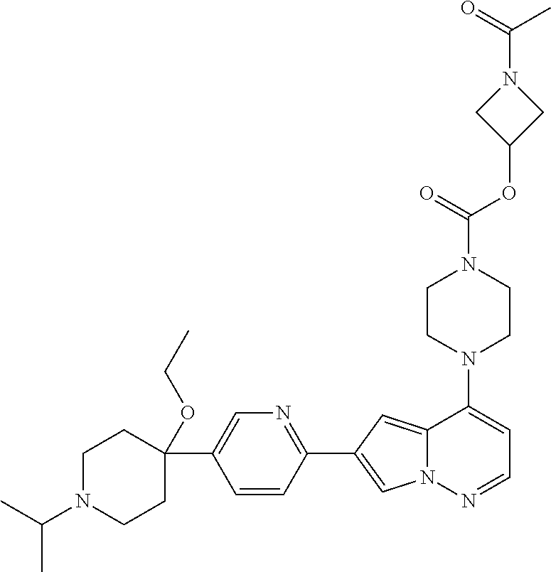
N1(C2=CC=NN3C2=CC(C2=NC=C(C4(OCC)CCN(C(C)C)CC4)C=C2)=C3)CCN(C(OC2CN(C(=O)C)C2)=O)CC1
